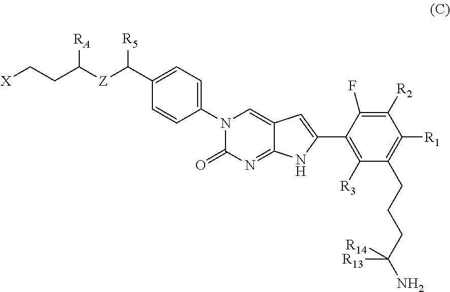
C1=C(C([Z]C(CC[X])[RA])[R5])C=CC(N2C(=O)N=C3C(=C2)C=C(C2=C([R3])C(CCCC(N)([R13])[R14])=C([R1])C([R2])=C2F)N3)=C1
